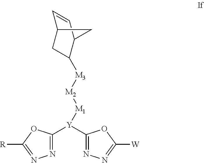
N1=C([Y](C2=NN=C([W])O2)[M1][M2][M3]C2CC3C=CC2C3)OC([R])=N1
